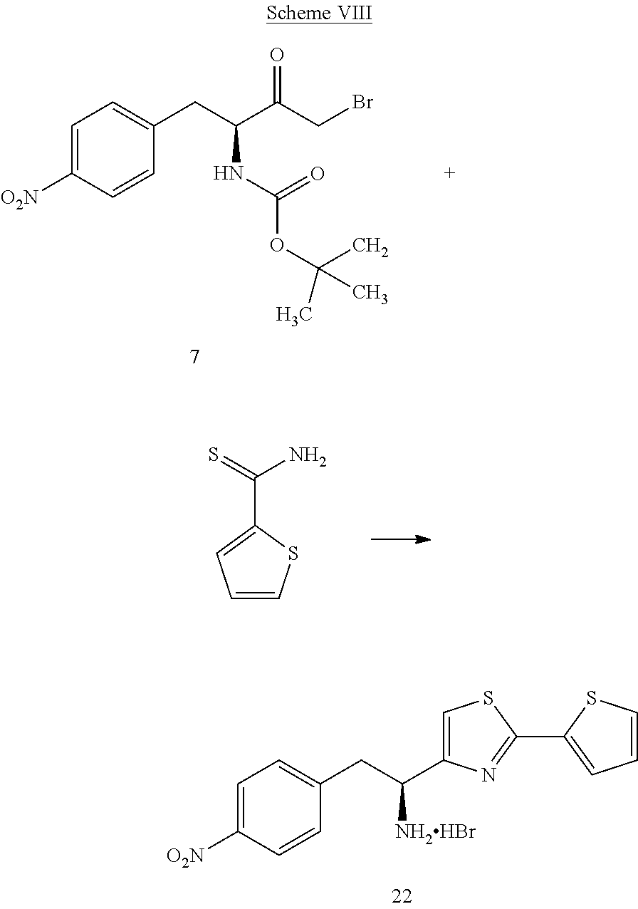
C1=C([O2N])C=CC(CC(C(CBr)=O)NC(OC(C)(C)C)=O)=C1.C1=CSC(C(=S)N)=C1.C1=C([O2N])C=CC(CC(C2=CSC(C3=CC=CS3)=N2)[NH2HBr])=C1
